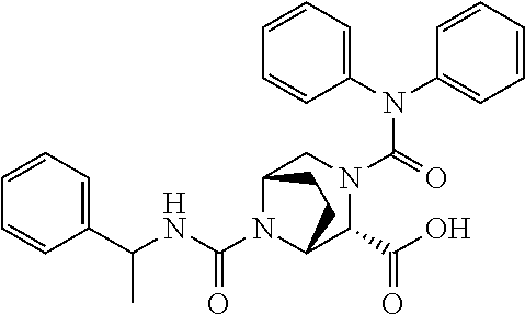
C(N1C2C(C(O)=O)N(C(=O)N(C3=CC=CC=C3)C3=CC=CC=C3)CC1CC2)(NC(C1=CC=CC=C1)C)=O
